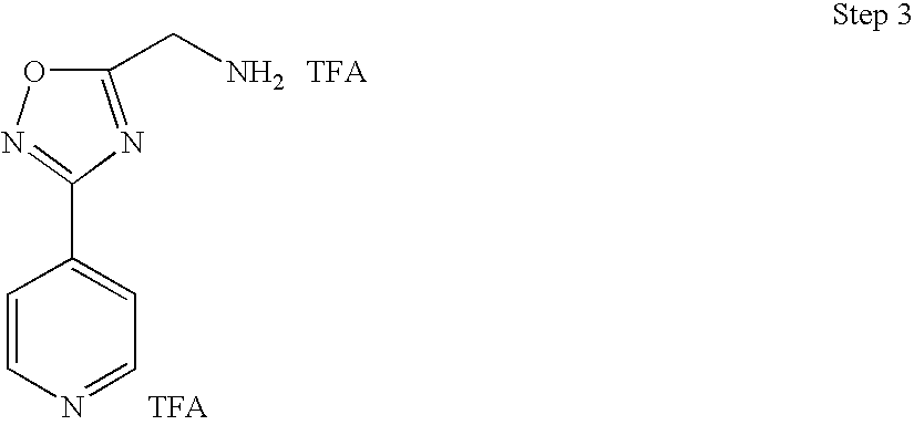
C1(CN)=NC(C2=CC=NC=C2)=NO1.[TFA].[TFA]
